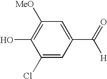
C1(Cl)=CC(C(=O)[H])=CC([MeO])=C1O
